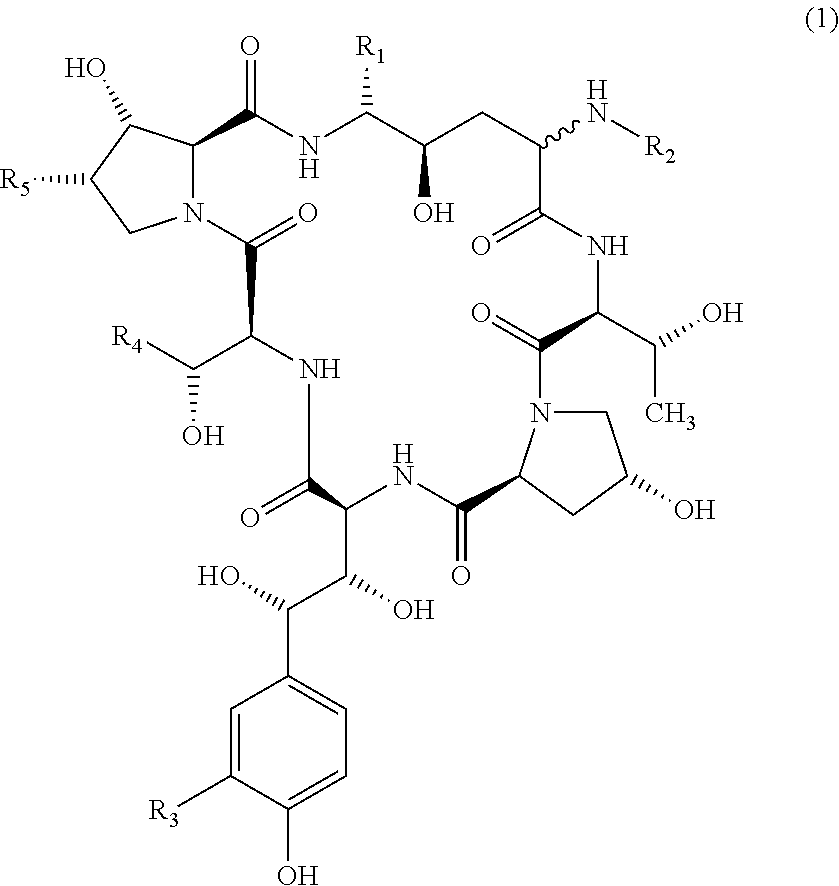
N12C(C(O)C([R5])C1)C(=O)NC([R1])C(O)CC(N[R2])C(=O)NC(C(O)C)C(=O)N1CC(O)CC1C(=O)NC(C(O)C(O)C1=CC=C(O)C([R3])=C1)C(=O)NC(C([R4])O)C2=O
